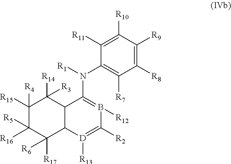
C1([R5])([R16])C([R6])([R17])C2C(C([R3])([R14])C1([R4])[R15])C(N([R1])C1=C([R7])C([R8])=C([R9])C([R10])=C1[R11])=B([R12])C([R2])=[D]2[R13]
